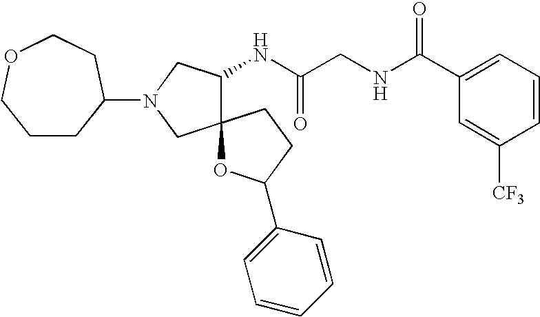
N(CC(NC1C2(CN(C3CCCOCC3)C1)OC(C1=CC=CC=C1)CC2)=O)C(C1=CC=CC([CF3])=C1)=O
